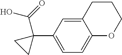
C1=C(C2(C(O)=O)CC2)C=C2C(=C1)OCCC2
